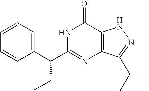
C1=C(C(C2=NC3=C(C(=O)N2)NN=C3C(C)C)CC)C=CC=C1
